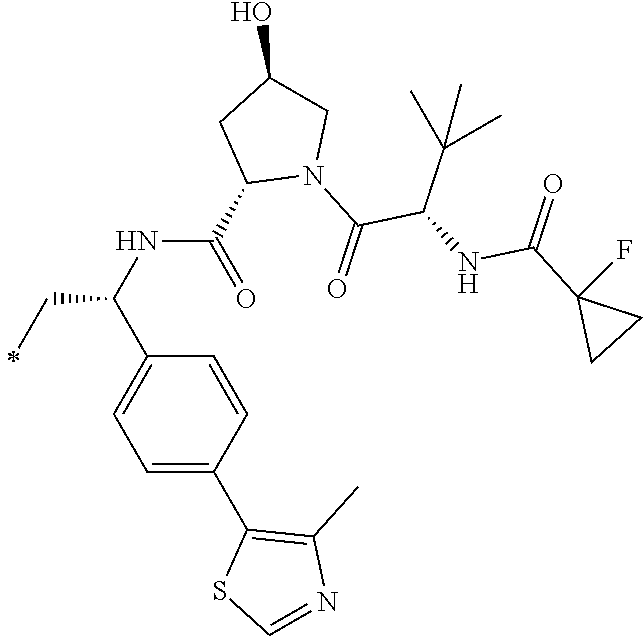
C(C(C1=CC=C(C2=C(C)N=CS2)C=C1)NC(=O)C1N(C(=O)C(NC(C2(F)CC2)=O)C(C)(C)C)CC(O)C1)C
